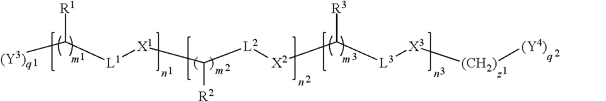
[(Y3)q]C([L1][X1]C([R2])[L2][X2]C([L3][X3][(CH2)][(Y4)])[R3])[R1]
